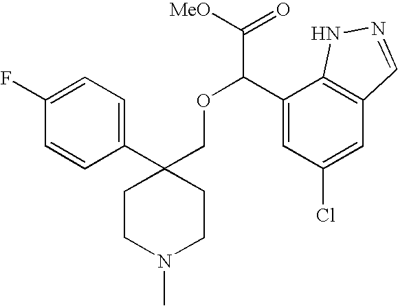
C(C1=CC(Cl)=CC2=C1NN=C2)(OCC1(C2=CC=C(F)C=C2)CCN(C)CC1)C([MeO])=O
